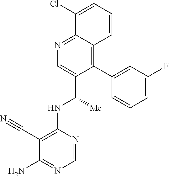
C1(C#N)=C(NC([Me])C2=CN=C3C(=C2C2=CC(F)=CC=C2)C=CC=C3Cl)N=CN=C1N
